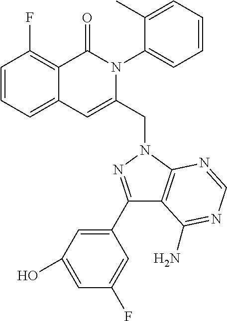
C1=CC=C2C(=C1F)C(=O)N(C1=CC=CC=C1C)C(CN1C3=C(C(C4=CC(O)=CC(F)=C4)=N1)C(N)=NC=N3)=C2
